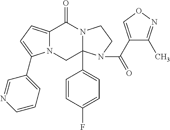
C12=CC=C(C3=CC=CN=C3)N1CC1(C3=CC=C(F)C=C3)N(C2=O)CCN1C(C1=CON=C1C)=O
